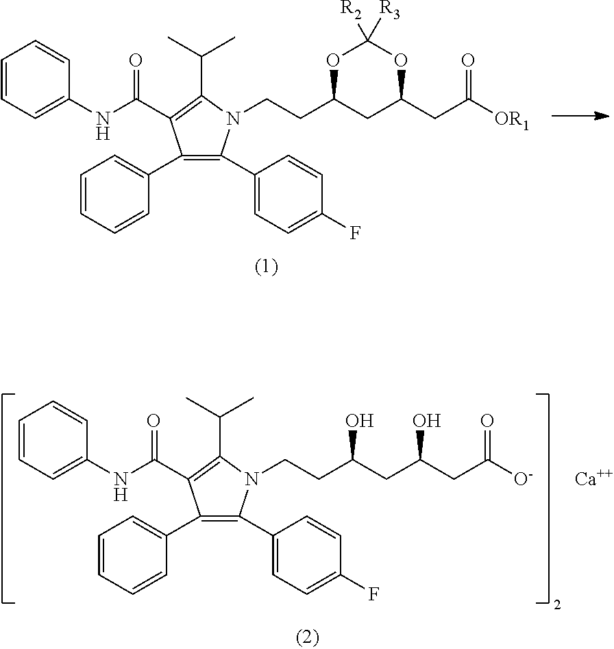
N1(CCC(CC(CC([O-])=O)O)O)C(C(C)C)=C(C(NC2=CC=CC=C2)=O)C(C2=CC=CC=C2)=C1C1=CC=C(F)C=C1.[Ca].N1(CCC2CC(CC([OR1])=O)OC([R3])([R2])O2)C(C(C)C)=C(C(NC2=CC=CC=C2)=O)C(C2=CC=CC=C2)=C1C1=CC=C(F)C=C1
